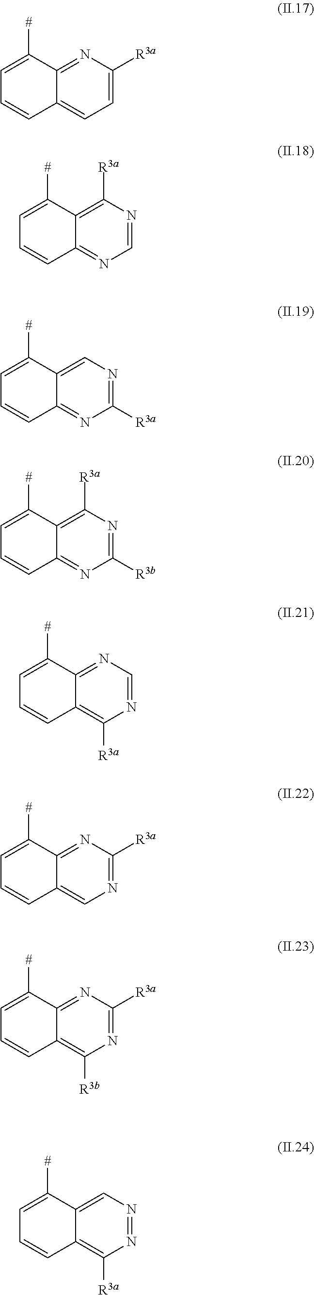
C1=C([#])C2=NC([R3a])=CC=C2C=C1.C1=C([#])C2=C([R3a])N=CN=C2C=C1.C1=C([#])C2=CN=C([R3a])N=C2C=C1.C1=C([#])C2=C([R3a])N=C([R3b])N=C2C=C1.C1=C([#])C2=NC=NC([R3a])=C2C=C1.C1=C([#])C2=NC([R3a])=NC=C2C=C1.C1=C([#])C2=NC([R3a])=NC([R3b])=C2C=C1.C1=C([#])C2=CN=NC([R3a])=C2C=C1
